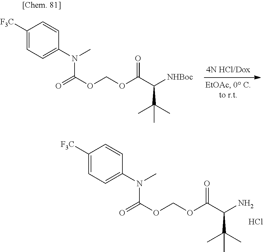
C1([F3C])=CC=C(N(C(=O)OCOC(=O)C(N)C(C)(C)C)C)C=C1.Cl.C1([F3C])=CC=C(N(C(=O)OCOC(=O)C([NHBoc])C(C)(C)C)C)C=C1
